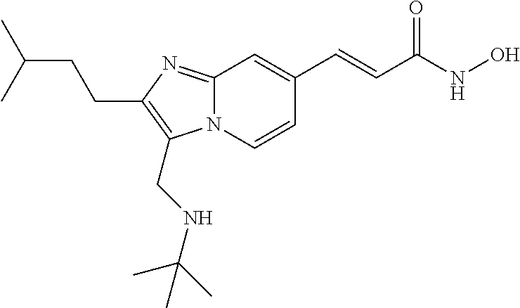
N12C(=NC(CCC(C)C)=C1CNC(C)(C)C)C=C(C=CC(NO)=O)C=C2
